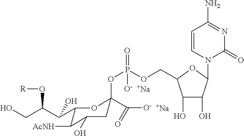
[Na].[Na].C1(O)C(O)C(N2C(=O)N=C(N)C=C2)OC1COP(OC1(C([O-])=O)CC(O)C([AcNH])C(C(C(CO)O[R])O)O1)([O-])=O
